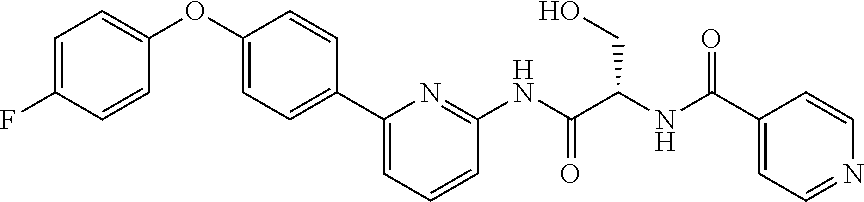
FC1=CC=C(OC2=CC=C(C3=CC=CC(NC(C(NC(=O)C4=CC=NC=C4)CO)=O)=N3)C=C2)C=C1
